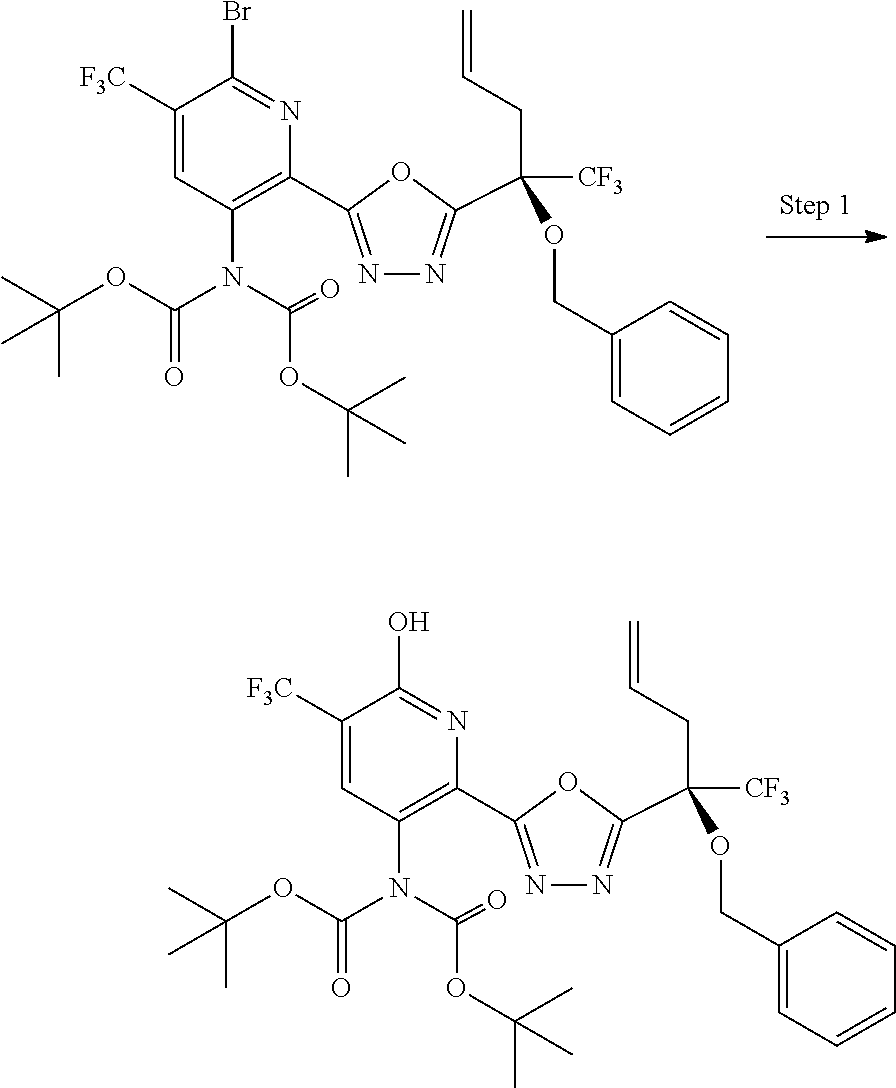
N1=C(C2=C(N(C(=O)OC(C)(C)C)C(=O)OC(C)(C)C)C=C([F3C])C(Br)=N2)OC(C(CC=C)([CF3])OCC2=CC=CC=C2)=N1.N1=C(C2=C(N(C(=O)OC(C)(C)C)C(=O)OC(C)(C)C)C=C([F3C])C(O)=N2)OC(C(CC=C)([CF3])OCC2=CC=CC=C2)=N1
